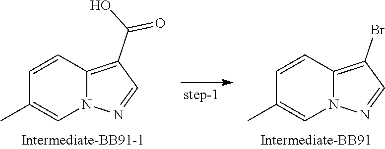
C12=C(C(=O)O)C=NN1C=C(C)C=C2.C12=C(Br)C=NN1C=C(C)C=C2
